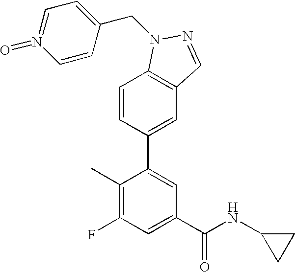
C1=CC(C2=CC(C(NC3CC3)=O)=CC(F)=C2C)=CC2=C1N(CC1=CC=N(=O)C=C1)N=C2
